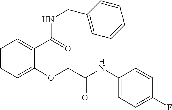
C1=CC=C(OCC(NC2=CC=C(F)C=C2)=O)C(C(=O)NCC2=CC=CC=C2)=C1
